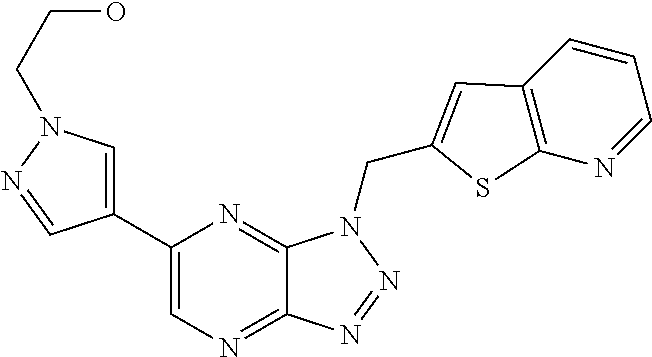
C1=C(C2=CN=C3C(=N2)N(CC2=CC4=C(N=CC=C4)S2)N=N3)C=NN1CCO
